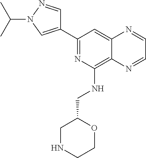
C1(C2=CN(C(C)C)N=C2)=NC(NCC2CNCCO2)=C2C(=C1)N=CC=N2
